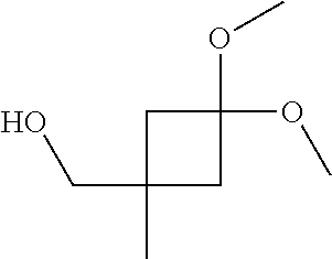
C1(OC)(OC)CC(CO)(C)C1
